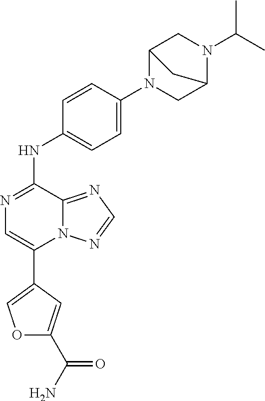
O1C(C(N)=O)=CC(C2=CN=C(NC3=CC=C(N4CC5N(C(C)C)CC4C5)C=C3)C3=NC=NN23)=C1
